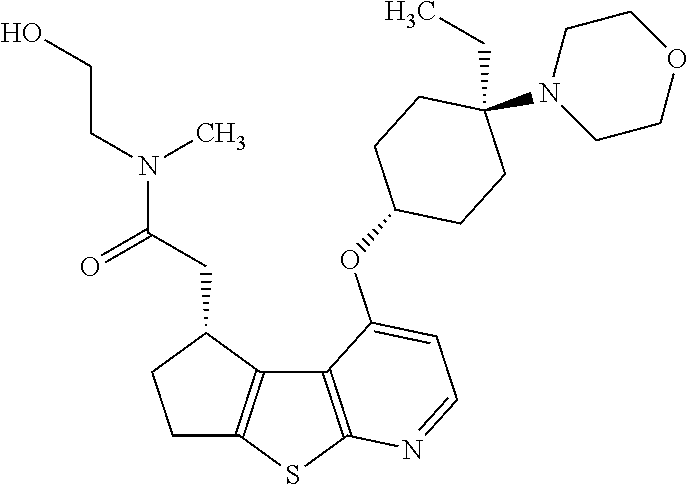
C12=C(SC3=C1C(CC(N(CCO)C)=O)CC3)N=CC=C2OC1CCC(CC)(N2CCOCC2)CC1
